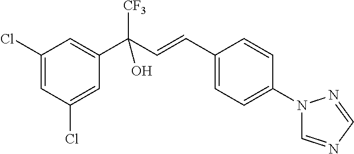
C1(C(C=CC2=CC=C(N3C=NC=N3)C=C2)([CF3])O)=CC(Cl)=CC(Cl)=C1
